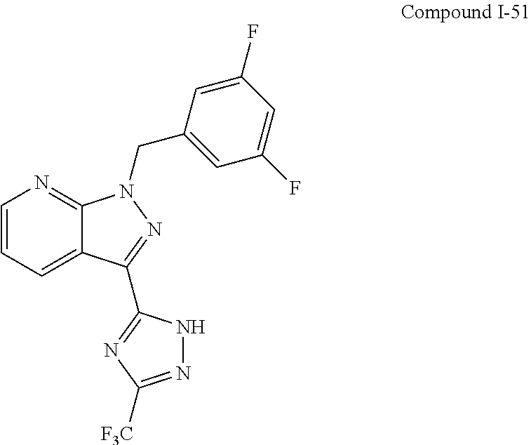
C1=CC=C2C(=N1)N(CC1=CC(F)=CC(F)=C1)N=C2C1=NC([F3C])=NN1
